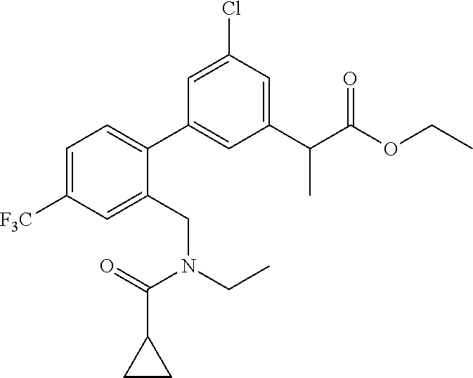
C1(C(C(OCC)=O)C)=CC(Cl)=CC(C2=CC=C([F3C])C=C2CN(CC)C(=O)C2CC2)=C1
